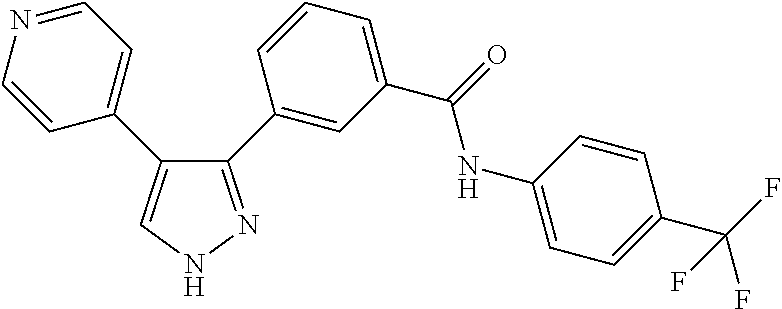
C1=CN=CC=C1C1=CNN=C1C1=CC(C(=O)NC2=CC=C(C(F)(F)F)C=C2)=CC=C1
